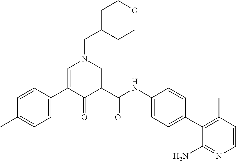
C1=CC(C2=CN(CC3CCOCC3)C=C(C(NC3=CC=C(C4=C(C)C=CN=C4N)C=C3)=O)C2=O)=CC=C1C
